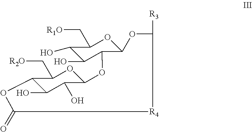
C12C(O)C(O)C(OC1C[R2O])OC1C(O)C(O)C(C[R1O])OC1OC([R3])[R4]C(=O)O2
